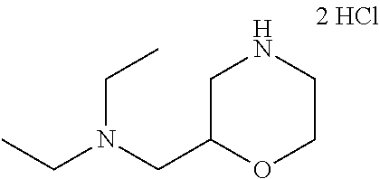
C1C(CN(CC)CC)OCCN1
